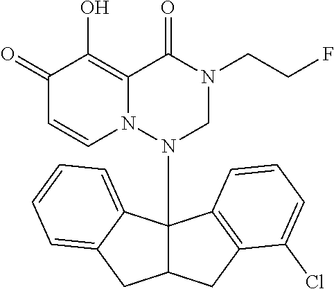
C1(=O)C=CN2C(=C1O)C(=O)N(CCF)CN2C12C(CC3=C1C=CC=C3Cl)CC1=CC=CC=C21
